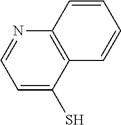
C1=C(S)C2=C(N=C1)C=CC=C2
